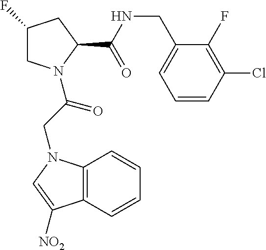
C1C(F)CC(C(NCC2=CC=CC(Cl)=C2F)=O)N1C(CN1C2=C(C([NO2])=C1)C=CC=C2)=O
